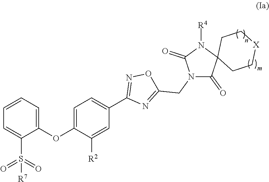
S(=O)(=O)([R7])C1=CC=CC=C1OC1=CC=C(C2=NOC(CN3C(=O)C4(N([R4])C3=O)CC[X]CC4)=N2)C=C1[R2]
